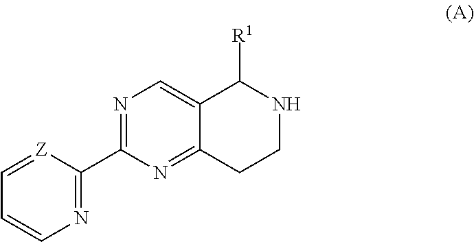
C1=[Z]C(C2=NC=C3C(=N2)CCNC3[R1])=NC=C1
